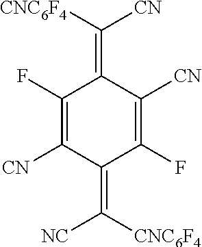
C1(F)=C([CN])C(=C([CNC6F4])[NC])C(F)=C([CN])C1=C([CNC6F4])[CN]
